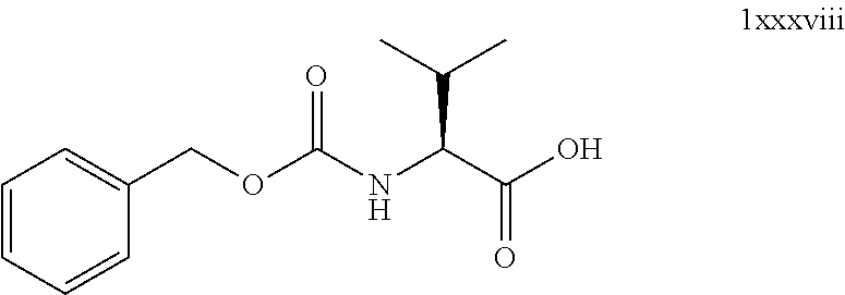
C1=CC=C(COC(NC(C(O)=O)C(C)C)=O)C=C1
